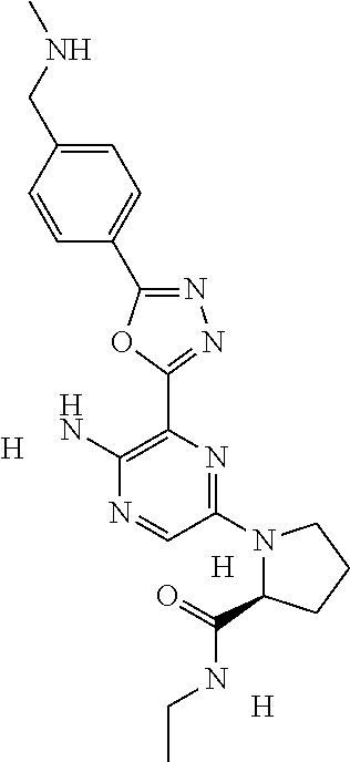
[H].C1(N2CCCC2C(=O)NCC)=NC(C2=NN=C(C3=CC=C(CNC)C=C3)O2)=C(N)N=C1.[H].[H]
